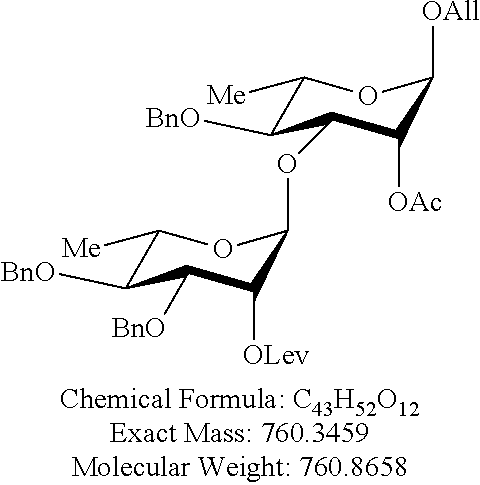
[OAll]C1C([OAc])C(OC2C([OLev])C([BnO])C([BnO])C([Me])O2)C([BnO])C([Me])O1
